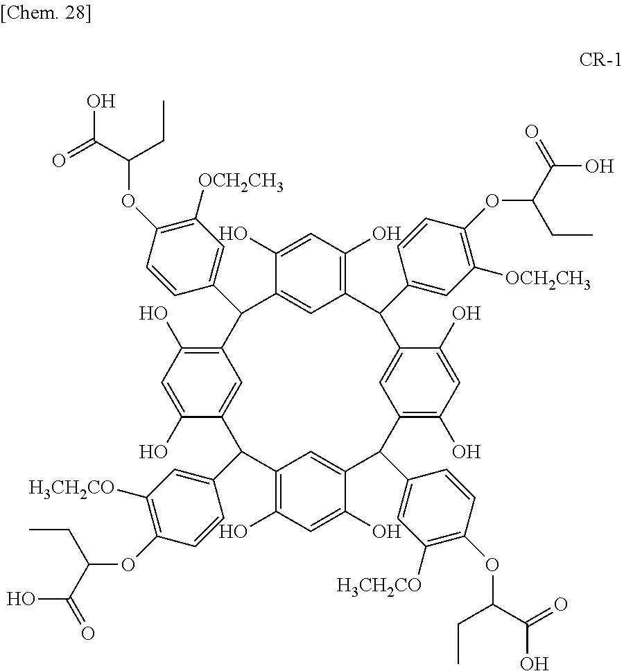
C12=C(O)C=C(O)C(=C1)C(C1=CC([H3CH2CO])=C(OC(C(=O)O)CC)C=C1)C1=C(O)C=C(O)C(=C1)C(C1=CC([H3CH2CO])=C(OC(C(=O)O)CC)C=C1)C1=C(O)C=C(O)C(=C1)C(C1=CC([OCH2CH3])=C(OC(C(=O)O)CC)C=C1)C1=C(O)C=C(O)C(=C1)C2C1=CC([OCH2CH3])=C(OC(C(=O)O)CC)C=C1
